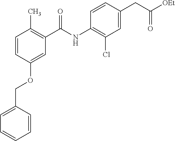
C1=C(COC2=CC(C(NC3=C(Cl)C=C(CC([OEt])=O)C=C3)=O)=C(C)C=C2)C=CC=C1
